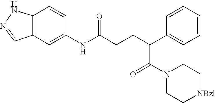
C12=C(C=C(NC(CCC(C3=CC=CC=C3)C(N3CC[NBzl]CC3)=O)=O)C=C1)C=NN2
